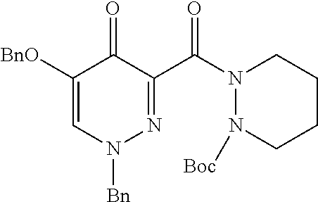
C1([BnO])=CN([Bn])N=C(C(N2N([Boc])CCCC2)=O)C1=O
